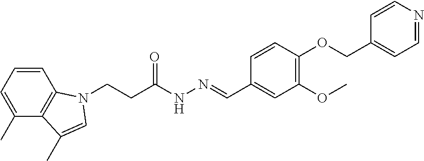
C1=CC=C(C)C2=C1N(CCC(NN=CC1=CC(OC)=C(OCC3=CC=NC=C3)C=C1)=O)C=C2C
